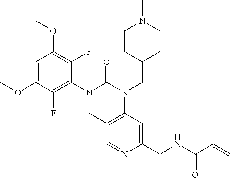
COC1=CC(OC)=C(F)C(N2C(=O)N(CC3CCN(C)CC3)C3=C(C2)C=NC(CNC(C=C)=O)=C3)=C1F
